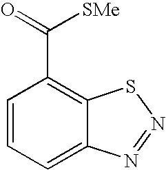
O=C([SMe])C1=C2C(=CC=C1)N=NS2
